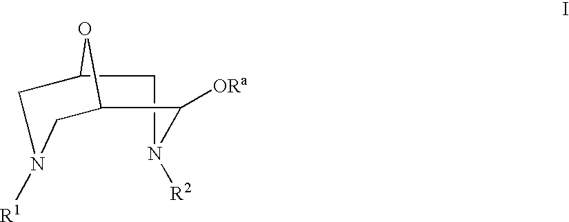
C12CN([R1])CC(O1)C([ORa])N([R2])C2
